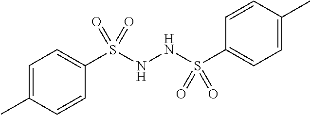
C1=C(C)C=CC(S(NNS(C2=CC=C(C)C=C2)(=O)=O)(=O)=O)=C1
